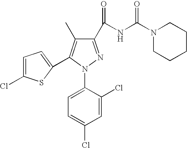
C1=C(Cl)C(N2N=C(C(NC(N3CCCCC3)=O)=O)C(C)=C2C2=CC=C(Cl)S2)=CC=C1Cl
